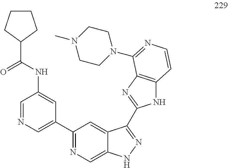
C1=NC=C(C2=NC=C3C(=C2)C(C2=NC4=C(N2)C=CN=C4N2CCN(C)CC2)=NN3)C=C1NC(C1CCCC1)=O
